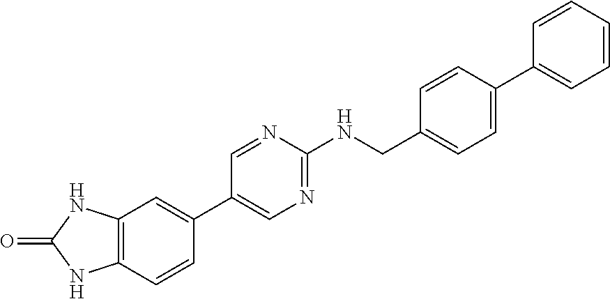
C1=NC(NCC2=CC=C(C3=CC=CC=C3)C=C2)=NC=C1C1=CC2=C(C=C1)NC(=O)N2
